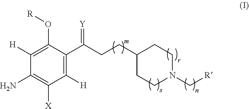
C1([H])=C(C(=[Y])CCC2CCN(C[R])CC2)C(O[R])=C([H])C(N)=C1[X]
